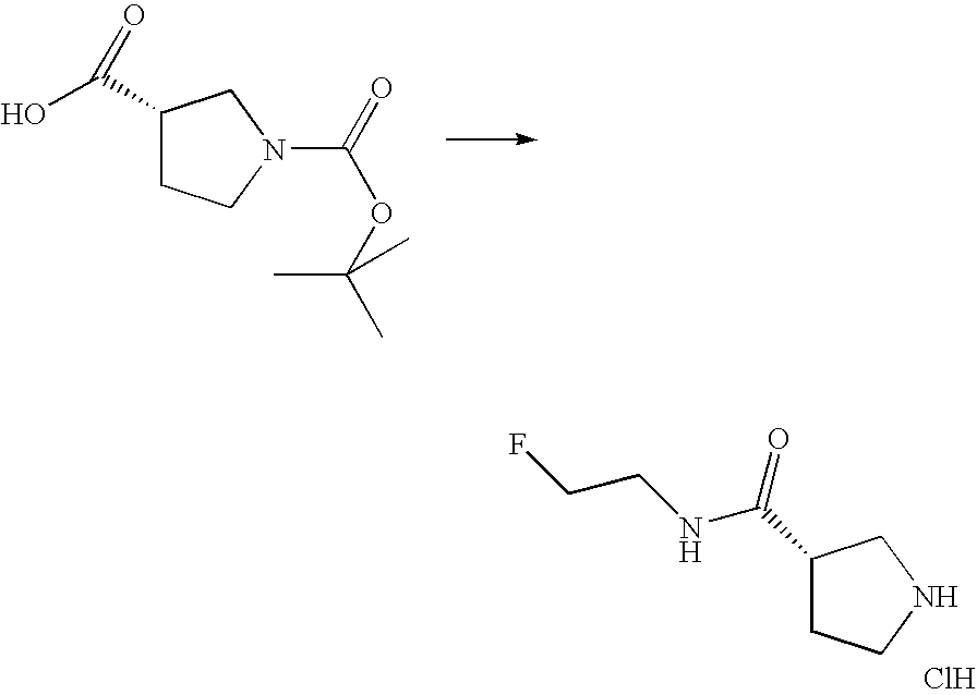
C1(C(O)=O)CCN(C(=O)OC(C)(C)C)C1.C1(C(=O)NCCF)CCNC1.Cl
